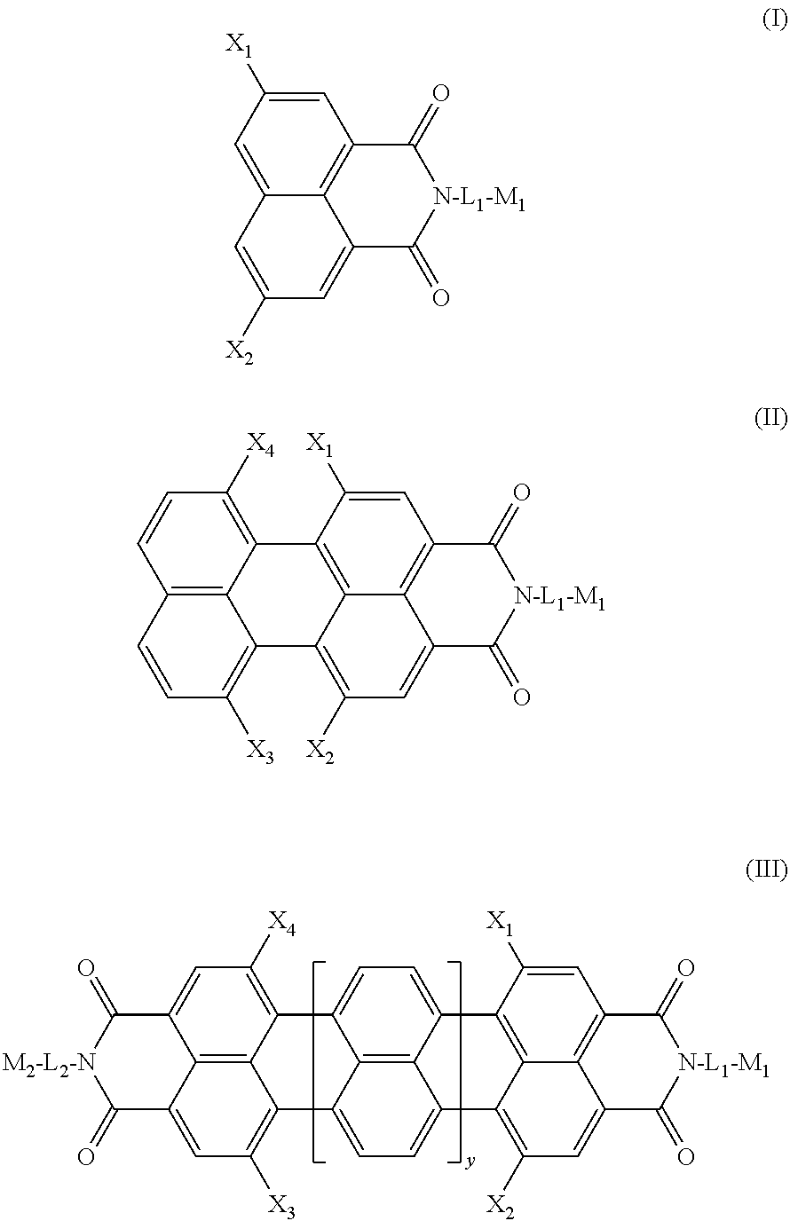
C12=C3C4=C(C=C1[X1])C(=O)[N-L1-M1]C(=O)C4=CC([X2])=C3C1=CC=C3C4=C1C2=CC=C4C1=C([X4])C=C2C4=C1C3=C([X3])C=C4C(=O)[M2-L2-N]C2=O.C1=C2C3=C(C=C1[X1])C(=O)[N-L1-M1]C(=O)C3=CC([X2])=C2.C12=C3C4=C(C=C1[X1])C(=O)[N-L1-M1]C(=O)C4=CC([X2])=C3C1=C([X3])C=CC3=C1C2=C([X4])C=C3
